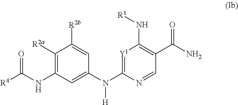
[R4]C(NC1=C([R2a])C([R2b])=CC(N(C2=[Y1]C(N[R1])=C(C(N)=O)C=N2)[H])=C1)=O
